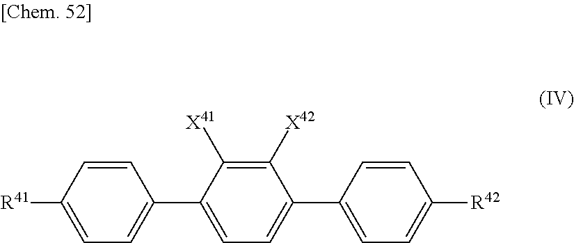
[R41]C1=CC=C(C2=CC=C(C3=CC=C([R42])C=C3)C([X42])=C2[X41])C=C1
